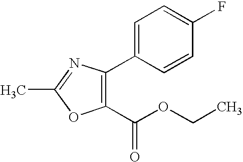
C1(C(OCC)=O)=C(C2=CC=C(F)C=C2)N=C(C)O1
